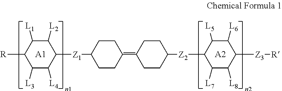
C1([L2])C([L1])C([R])C([L3])C([L4])C1[Z1]C1CCC(=C2CCC([Z2]C3C([L5])C([L6])C([Z3][R])C([L8])C3[L7])CC2)CC1.[A1].[A2]
